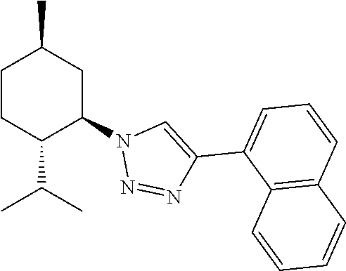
C1CC(C(C)C)C(N2N=NC(C3=CC=CC4=C3C=CC=C4)=C2)CC1C
